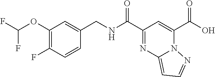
OC(C1=CC(C(NCC2=CC(OC(F)F)=C(F)C=C2)=O)=NC2=CC=NN12)=O
